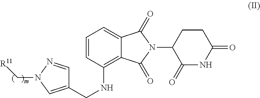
C1=CC(NCC2=CN(C[R11])N=C2)=C2C(=C1)C(=O)N(C1C(=O)NC(=O)CC1)C2=O
